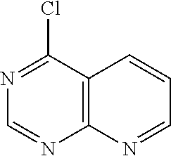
N1=C(Cl)C2=C(N=C1)N=CC=C2
